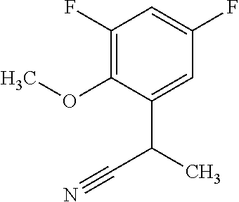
C1(F)=C(OC)C(C(C#N)C)=CC(F)=C1
